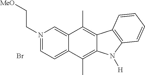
N1(CC[MeO])=CC=C2C(=C1)C(C)=C1C(=C2C)N([H])C2=C1C=CC=C2.Br
